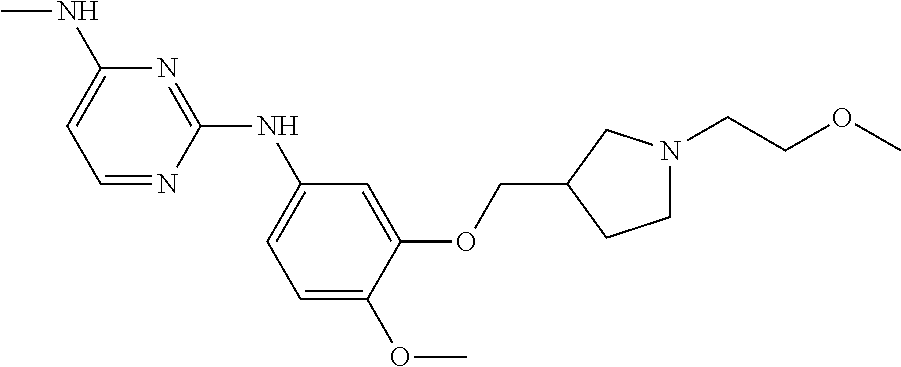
C1=NC(NC2=CC=C(OC)C(OCC3CCN(CCOC)C3)=C2)=NC(NC)=C1
